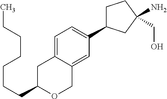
C1=C2C(=CC(C3CCC(CO)(N)C3)=C1)COC(CCCCCCC)C2
